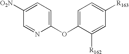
C1(OC2=CC=C([R163])C=C2[R162])=CC=C([O2N])C=N1
